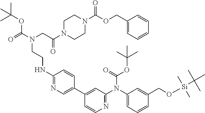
N(CCNC1=NC=C(C2=CC(N(C3=CC=CC(CO[Si](C(C)(C)C)(C)C)=C3)C(=O)OC(C)(C)C)=NC=C2)C=C1)(CC(=O)N1CCN(C(=O)OCC2=CC=CC=C2)CC1)C(=O)OC(C)(C)C
